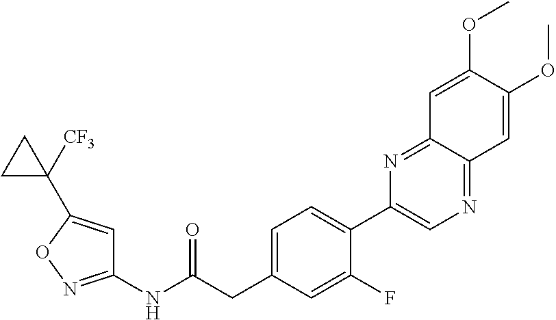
C1=C(CC(NC2=NOC(C3([CF3])CC3)=C2)=O)C=C(F)C(C2=CN=C3C(=N2)C=C(OC)C(OC)=C3)=C1
